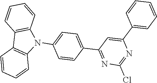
C1=CC(N2C3=C(C4=C2C=CC=C4)C=CC=C3)=CC=C1C1=NC(Cl)=NC(C2=CC=CC=C2)=C1
